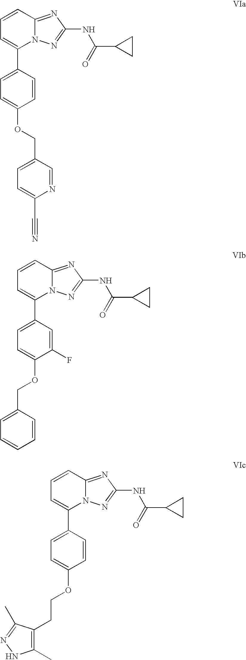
C12=NC(NC(=O)C3CC3)=NN1C(C1=CC=C(OCC3=CC=C(C#N)N=C3)C=C1)=CC=C2.C12=NC(NC(=O)C3CC3)=NN1C(C1=CC=C(OCC3=CC=CC=C3)C(F)=C1)=CC=C2.C12=NC(NC(=O)C3CC3)=NN1C(C1=CC=C(OCCC3=C(C)NN=C3C)C=C1)=CC=C2
